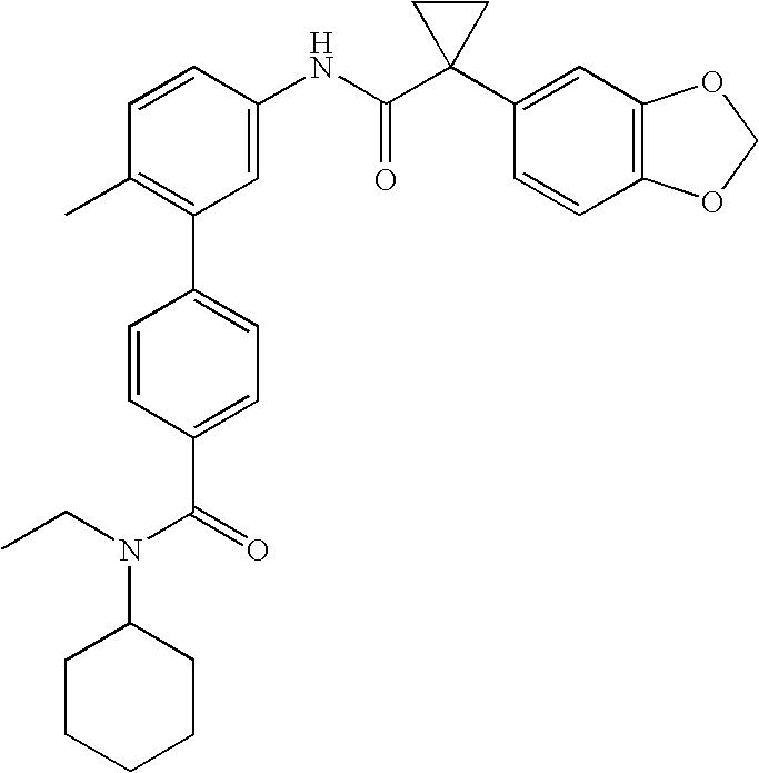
C1=CC(NC(C2(C3=CC4=C(C=C3)OCO4)CC2)=O)=CC(C2=CC=C(C(N(CC)C3CCCCC3)=O)C=C2)=C1C
